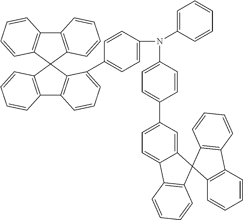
C12=C(C3(C4=C1C=CC=C4)C1=C(C4=C3C(C3=CC=C(N(C5=CC=CC=C5)C5=CC=C(C6=CC=C7C(=C6)C6(C8=C7C=CC=C8)C7=C(C8=C6C=CC=C8)C=CC=C7)C=C5)C=C3)=CC=C4)C=CC=C1)C=CC=C2
